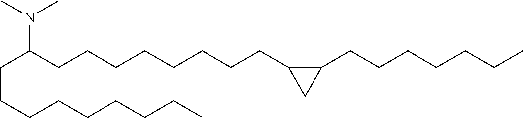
N(C(CCCCCCCCC1C(CCCCCCC)C1)CCCCCCCCC)(C)C
